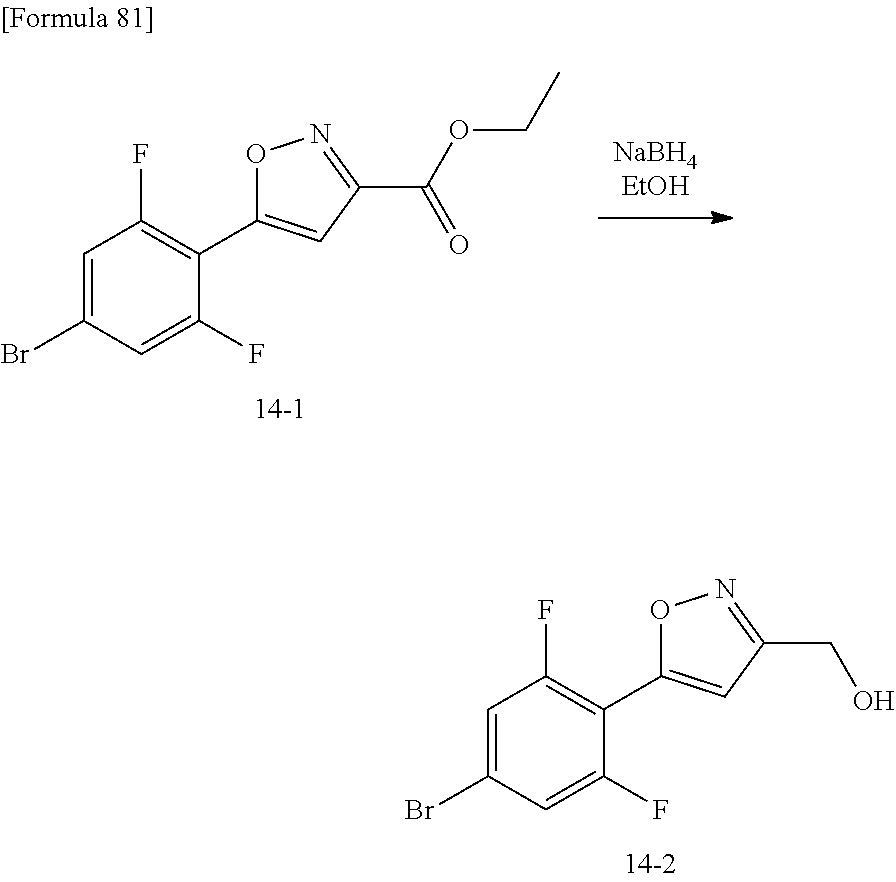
C1=C(Br)C=C(F)C(C2=CC(CO)=NO2)=C1F.C1=C(Br)C=C(F)C(C2=CC(C(=O)OCC)=NO2)=C1F
